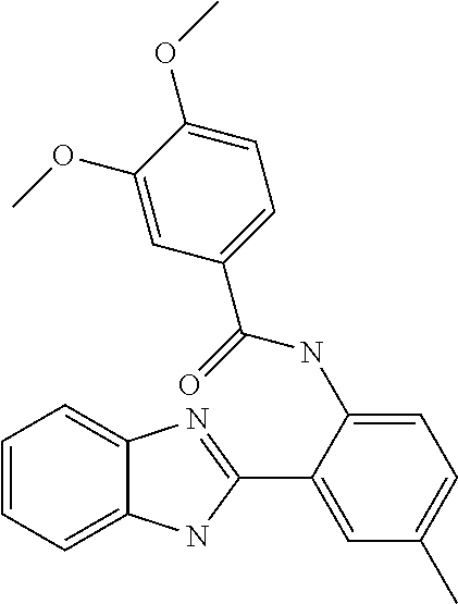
C1=CC=C2C(=C1)N=C(C1=CC(C)=CC=C1NC(C1=CC=C(OC)C(OC)=C1)=O)N2
